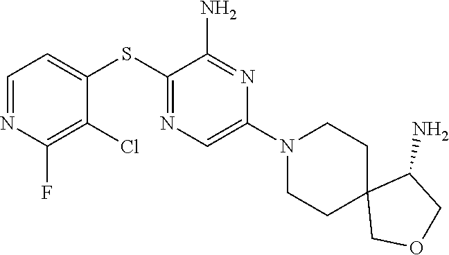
S(C1=NC=C(N2CCC3(CC2)COCC3N)N=C1N)C1=CC=NC(F)=C1Cl
